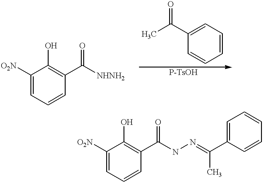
C1([O2N])=CC=CC(C([NHNH2])=O)=C1O.O=C(C)C1=CC=CC=C1.C1([O2N])=CC=CC(C(NN=C(C2=CC=CC=C2)C)=O)=C1O
